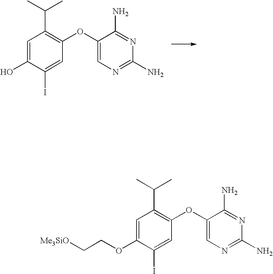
C1=C(O)C(I)=CC(OC2=CN=C(N)N=C2N)=C1C(C)C.C1=C(OCC[Me3SiO])C(I)=CC(OC2=CN=C(N)N=C2N)=C1C(C)C
